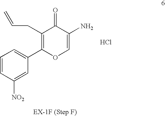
C(C1=C(C2=CC=CC([NO2])=C2)OC=C(N)C1=O)C=C.Cl
